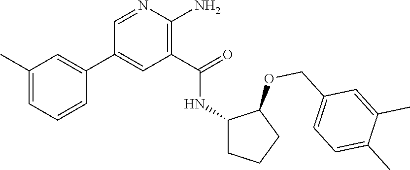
C1=NC(N)=C(C(=O)NC2CCCC2OCC2=CC=C(C)C(C)=C2)C=C1C1=CC(C)=CC=C1
